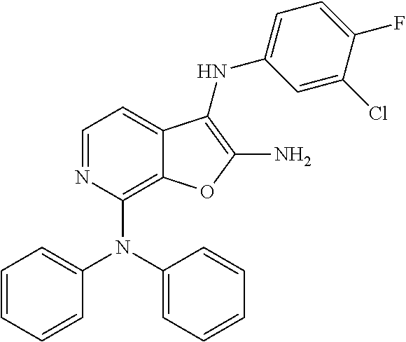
C1(N(C2=CC=CC=C2)C2=C3C(=CC=N2)C(NC2=CC=C(F)C(Cl)=C2)=C(N)O3)=CC=CC=C1
